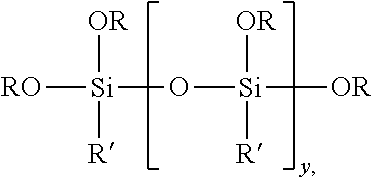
[RO][Si]([OR])([R])O[Si]([OR])([OR])[R]
